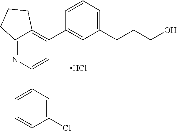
C1=C(C2=CC=CC(Cl)=C2)N=C2C(=C1C1=CC(CCCO)=CC=C1)CCC2.Cl
